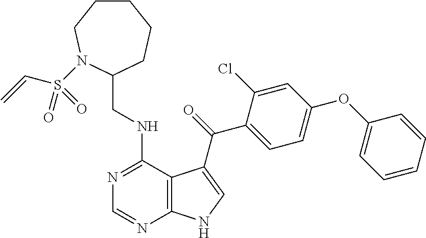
C1=CC=CC(OC2=CC=C(C(=O)C3=CNC4=C3C(NCC3CCCCCN3S(C=C)(=O)=O)=NC=N4)C(Cl)=C2)=C1
